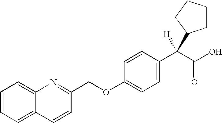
C1=CC=C2C(=C1)N=C(COC1=CC=C(C(C(O)=O)([H])C3CCCC3)C=C1)C=C2
